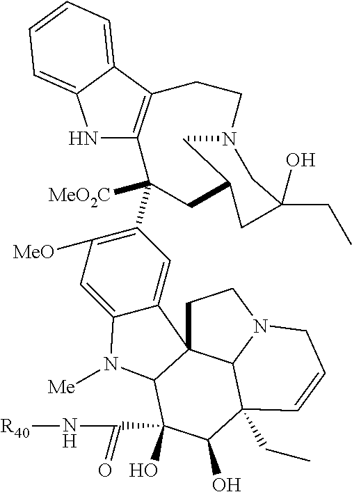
N1C2=C(C3=CC=CC=C13)CCN1CC(CC2([MeO2C])C2=C([MeO])C=C3C(=C2)C24CCN5C2C(CC)(C(O)C(O)(C(=O)N[R40])C4N3[Me])C=CC5)CC(O)(CC)C1
